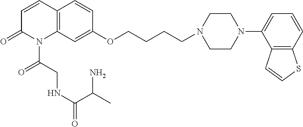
C12=C(C=C(OCCCCN3CCN(C4=CC=CC5=C4C=CS5)CC3)C=C1)N(C(CNC(=O)C(N)C)=O)C(=O)C=C2
